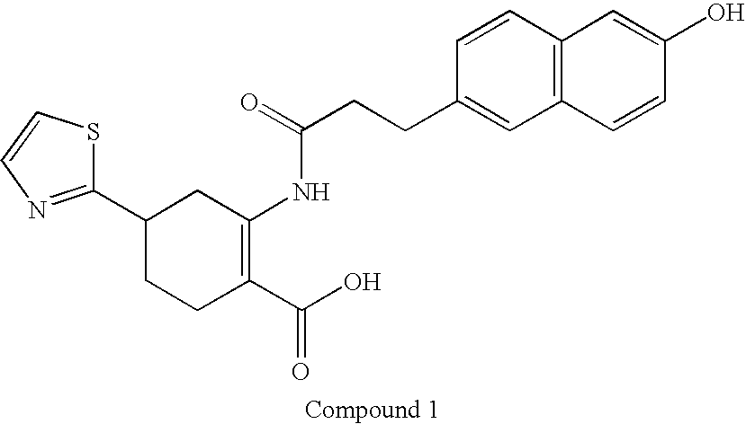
C1(C2CCC(C(O)=O)=C(NC(=O)CCC3=CC4=C(C=C3)C=C(O)C=C4)C2)=NC=CS1
